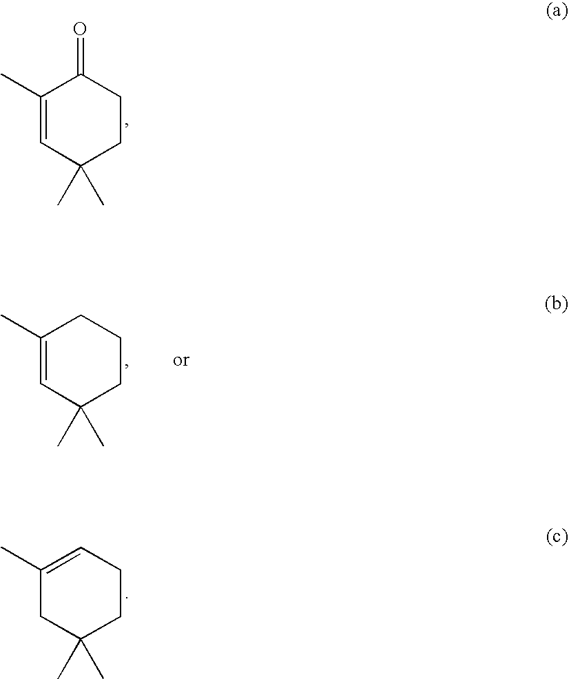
C1(C)=CC(C)(C)CCC1=O.C1(C)=CCCC(C)(C)C1.C1(C)=CC(C)(C)CCC1
